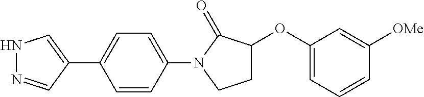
C1=C(N2CCC(OC3=CC=CC([OMe])=C3)C2=O)C=CC(C2=CNN=C2)=C1
